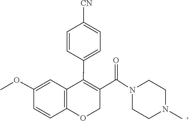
C1CN(C(C2=C(C3=CC=C([CN])C=C3)C3=C(C=CC(OC)=C3)OC2)=O)CCN1C
